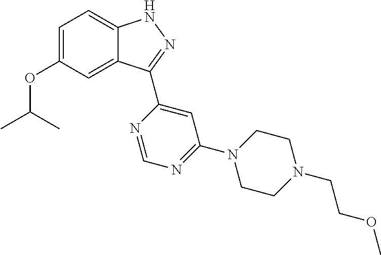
C1=C(OC(C)C)C=C2C(=C1)NN=C2C1=CC(N2CCN(CCOC)CC2)=NC=N1
